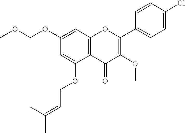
C1(OCOC)=CC2=C(C(OCC=C(C)C)=C1)C(=O)C(OC)=C(C1=CC=C(Cl)C=C1)O2
